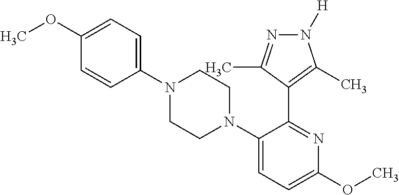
C1(C2=C(C)N([H])N=C2C)=NC(OC)=CC=C1N1CCN(C2=CC=C(OC)C=C2)CC1
